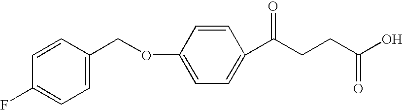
C1=C(COC2=CC=C(C(CCC(=O)O)=O)C=C2)C=CC(F)=C1
